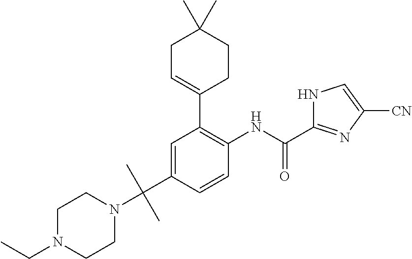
C1=C(C(N2CCN(CC)CC2)(C)C)C=CC(NC(C2=NC([CN])=CN2)=O)=C1C1=CCC(C)(C)CC1
